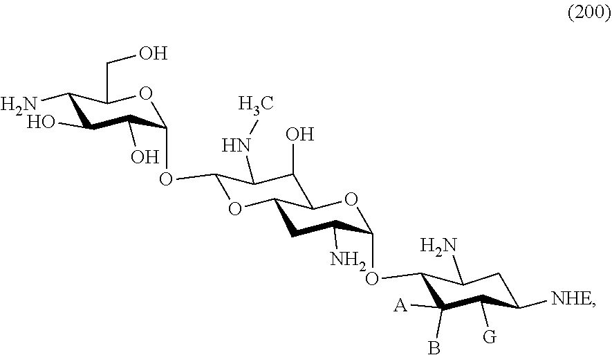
C1(N)C(O)C(O)C(OC2OC3CC(N)C(OC4C(N)CC([NHE])C([G])C4([A])B)OC3C(O)C2NC)OC1CO
